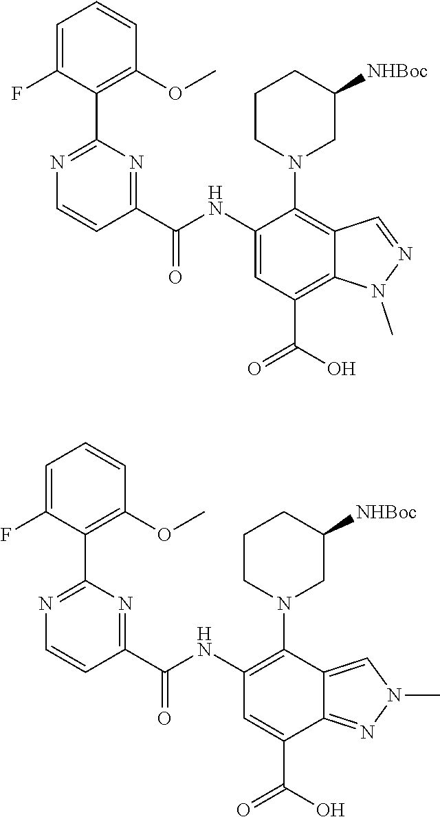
C1=C(F)C(C2=NC=CC(C(NC3=CC(C(O)=O)=C4C(=C3N3CC([NHBoc])CCC3)C=NN4C)=O)=N2)=C(OC)C=C1.C1=C(F)C(C2=NC=CC(C(NC3=C(N4CC([NHBoc])CCC4)C4=CN(C)N=C4C(C(O)=O)=C3)=O)=N2)=C(OC)C=C1
